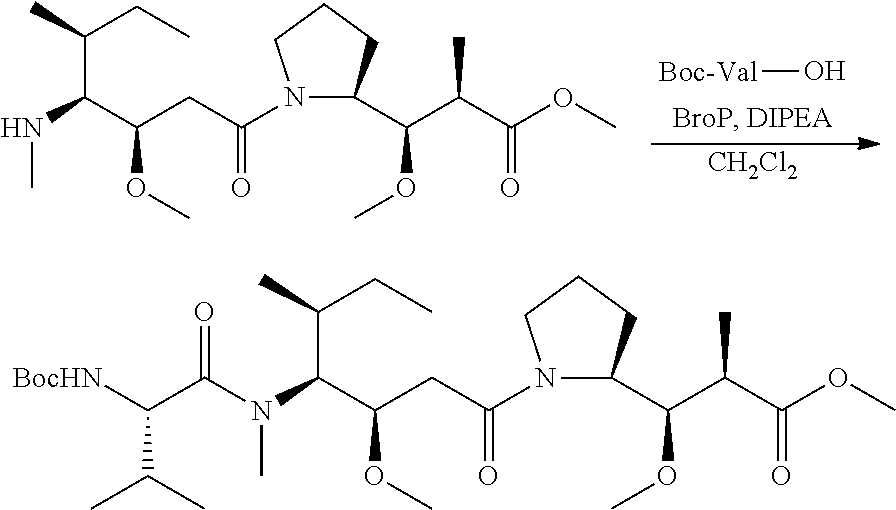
[Boc-Val]O.[CH2Cl2].COC(C(C(=O)OC)C)C1CCCN1C(CC(OC)C(NC)C(C)CC)=O.COC(C(C(=O)OC)C)C1CCCN1C(CC(OC)C(N(C)C(C([BocHN])C(C)C)=O)C(C)CC)=O
